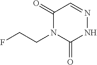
C1(=O)N(CCF)C(=O)NN=C1
